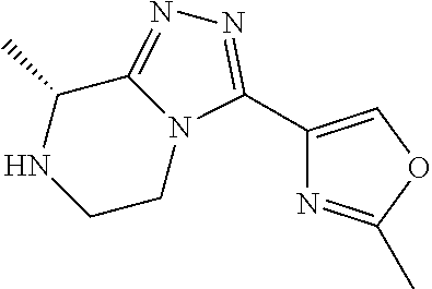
C1(C)C2=NN=C(C3=COC(C)=N3)N2CCN1
